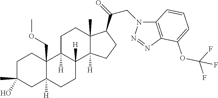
C1C(C)(O)CC2([H])C(COC)(C1)C1([H])C([H])(CC2)C2([H])C(C)(CC1)C(C(CN1C3=C(N=N1)C(OC(F)(F)F)=CC=C3)=O)CC2
